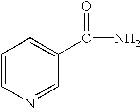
C1=CN=CC(C(=O)N)=C1
